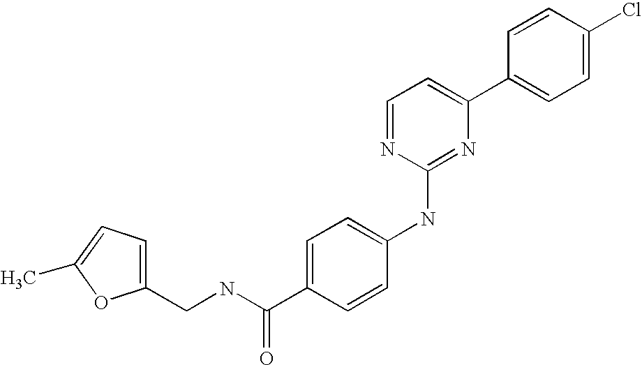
C1=CC(C2=CC=NC(NC3=CC=C(C(NCC4=CC=C(C)O4)=O)C=C3)=N2)=CC=C1Cl
